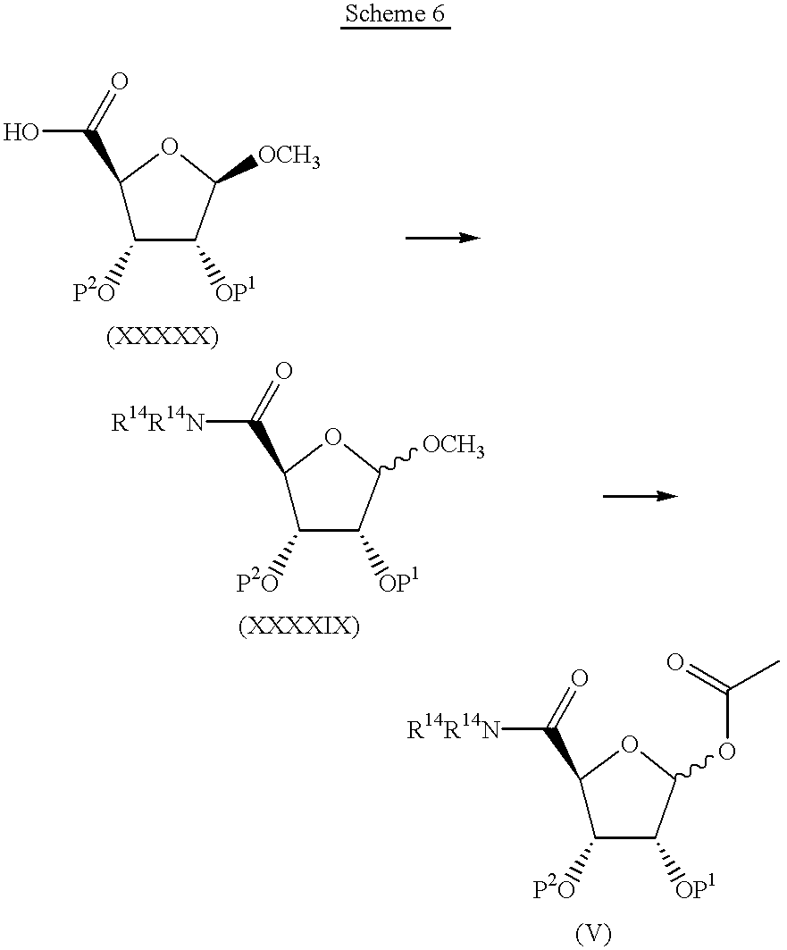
OC(=O)C1C([P2O])C([OP1])C([OCH3])O1.C(=O)(C1C([P2O])C([OP1])C([OCH3])O1)[R14R14N].C(=O)(C1C([P2O])C([OP1])C(OC(=O)C)O1)[R14R14N]
